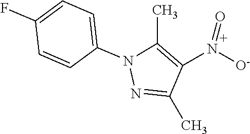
C1=C(N2N=C(C)C(N([O-])=O)=C2C)C=CC(F)=C1
